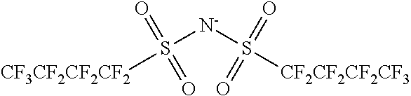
[N-](S(=O)(=O)[CF3CF2CF2CF2])S(=O)(=O)[CF2CF2CF2CF3]
